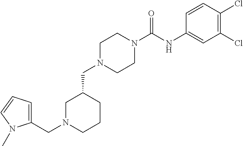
C1(CN2CCN(C(=O)NC3=CC(Cl)=C(Cl)C=C3)CC2)CN(CC2=CC=CN2C)CCC1
